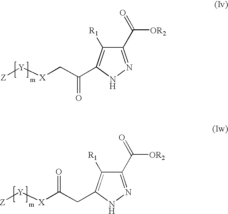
C1(C(=O)[OR2])=NNC(C(C[X][Y][Z])=O)=C1[R1].C1(C(=O)[OR2])=NNC(CC([X][Y][Z])=O)=C1[R1]
